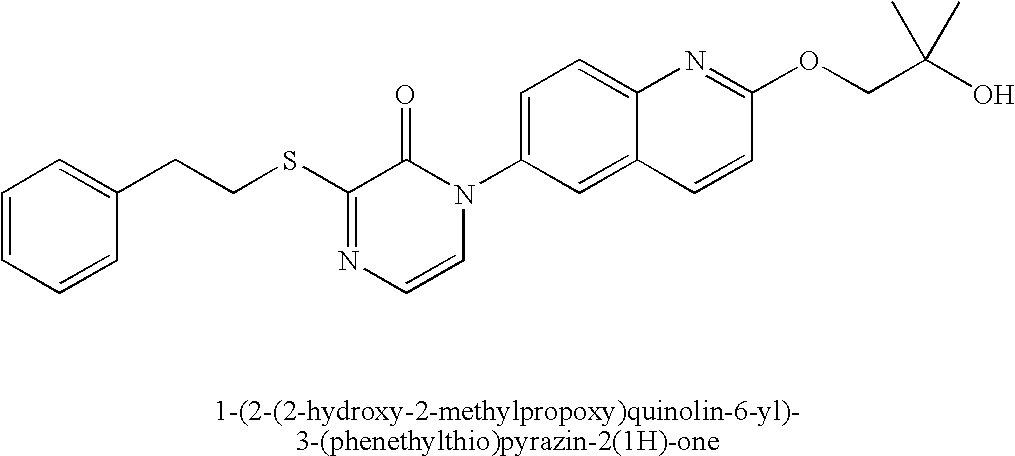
C(SC1=NC=CN(C2=CC=C3C(=C2)C=CC(OCC(O)(C)C)=N3)C1=O)CC1=CC=CC=C1
